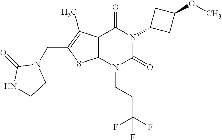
C12=C(N(CCC(F)(F)F)C(=O)N(C3CC(OC)C3)C1=O)SC(CN1C(=O)NCC1)=C2C
